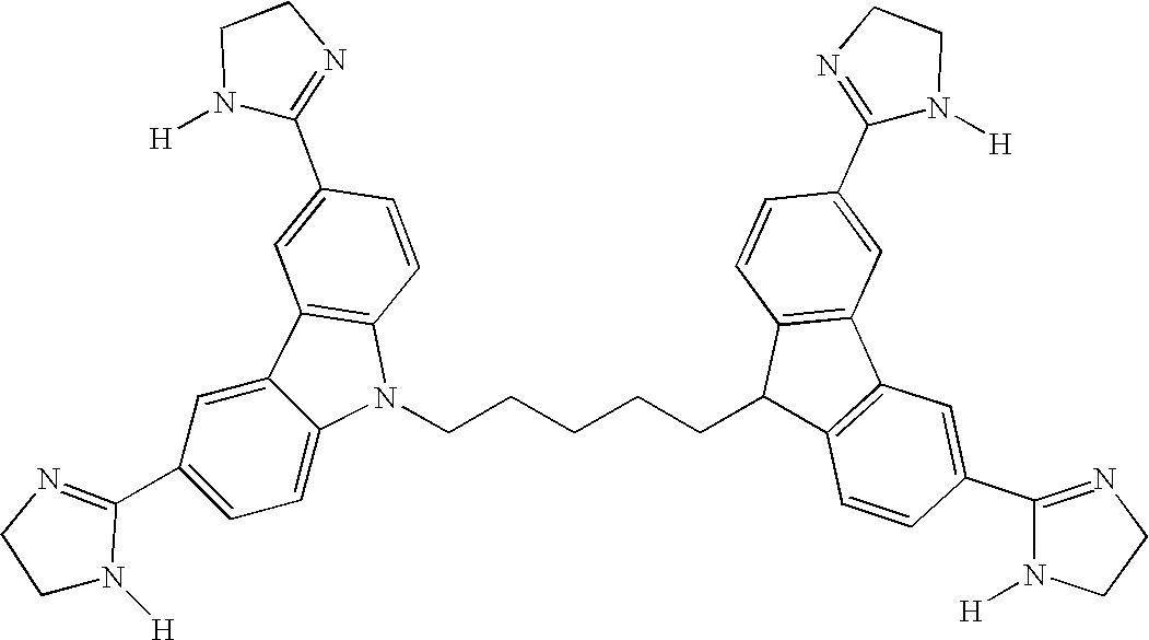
C1N([H])C(C2=CC=C3C(=C2)C2=C(N3CCCCCC3C4=C(C5=C3C=CC(C3=NCCN3[H])=C5)C=C(C3=NCCN3[H])C=C4)C=CC(C3=NCCN3[H])=C2)=NC1
